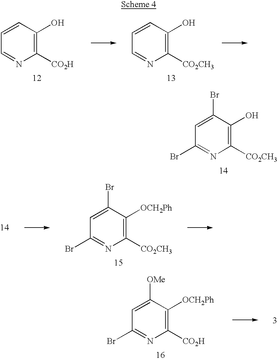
C1([CO2CH3])=C(O)C(Br)=CC(Br)=N1.C1([CO2H])=C(O)C=CC=N1.C1([CO2CH3])=C(O)C=CC=N1.C1([CO2CH3])=C([OCH2Ph])C(Br)=CC(Br)=N1.C1([CO2H])=C([OCH2Ph])C([OMe])=CC(Br)=N1
